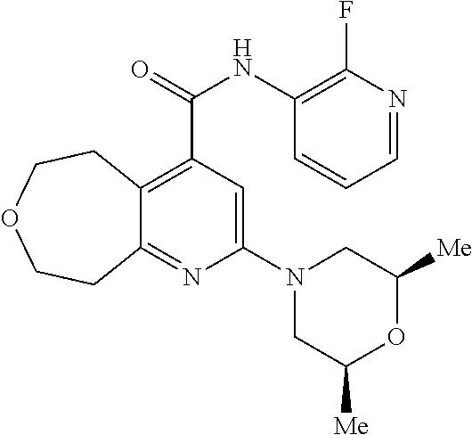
C12=C(C(NC3=C(F)N=CC=C3)=O)C=C(N3CC([Me])OC([Me])C3)N=C1CCOCC2
